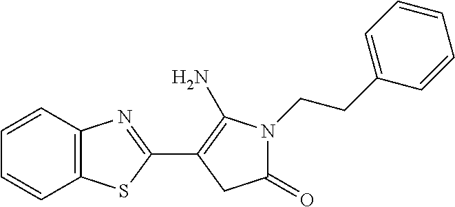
C1=CC2=C(C=C1)SC(C1=C(N)N(CCC3=CC=CC=C3)C(=O)C1)=N2
